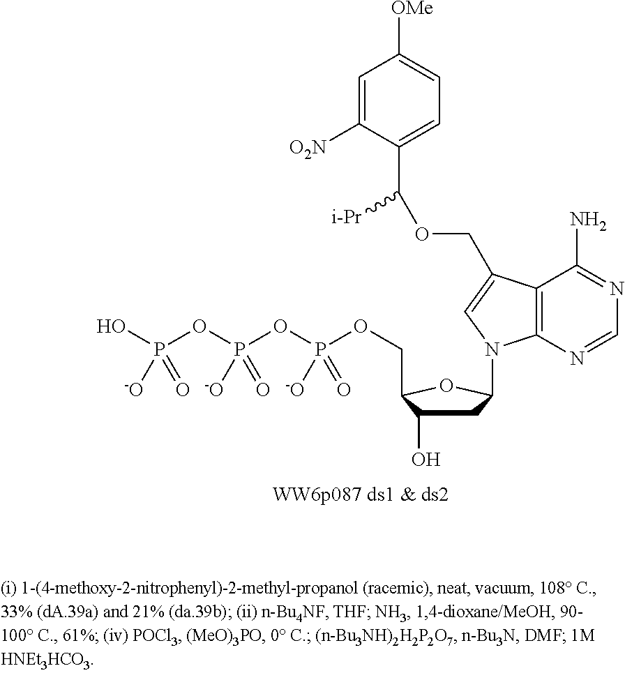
O(P([-O])(OP(=O)(OP(O)([-O])=O)[-O])=O)CC1C(O)CC(N2C3=C(C(N)=NC=N3)C(COC(C3=CC=C([OMe])C=C3[O2N])[i-Pr])=C2)O1
